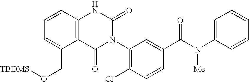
C12=C(C=CC=C1CO[TBDMS])NC(=O)N(C1=C(Cl)C=CC(C(N(C3=CC=CC=C3)[Me])=O)=C1)C2=O
